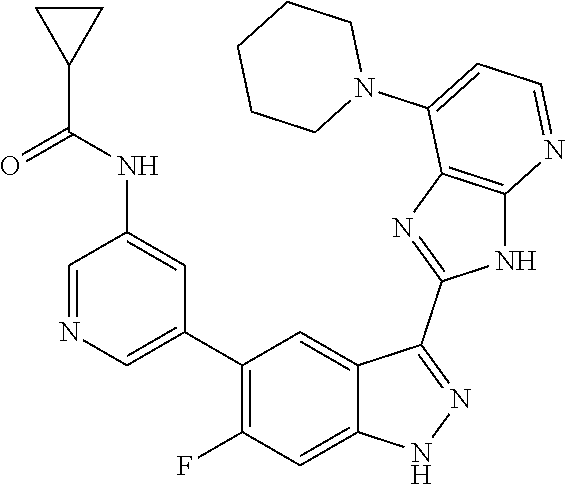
C1=NC=C(C2=C(F)C=C3C(=C2)C(C2=NC4=C(N2)N=CC=C4N2CCCCC2)=NN3)C=C1NC(C1CC1)=O
